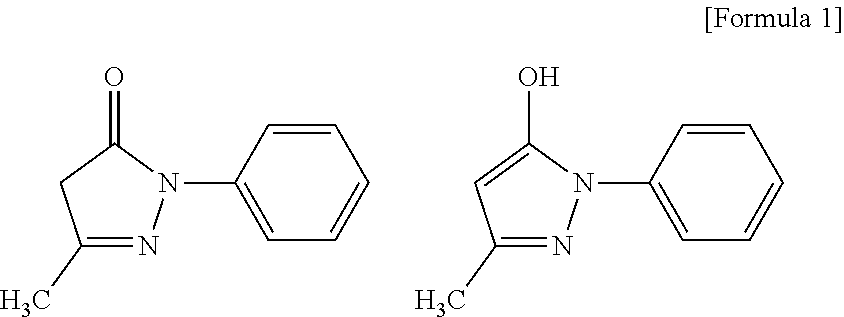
C1=C(N2N=C(C)CC2=O)C=CC=C1.C1=C(N2N=C(C)C=C2O)C=CC=C1
